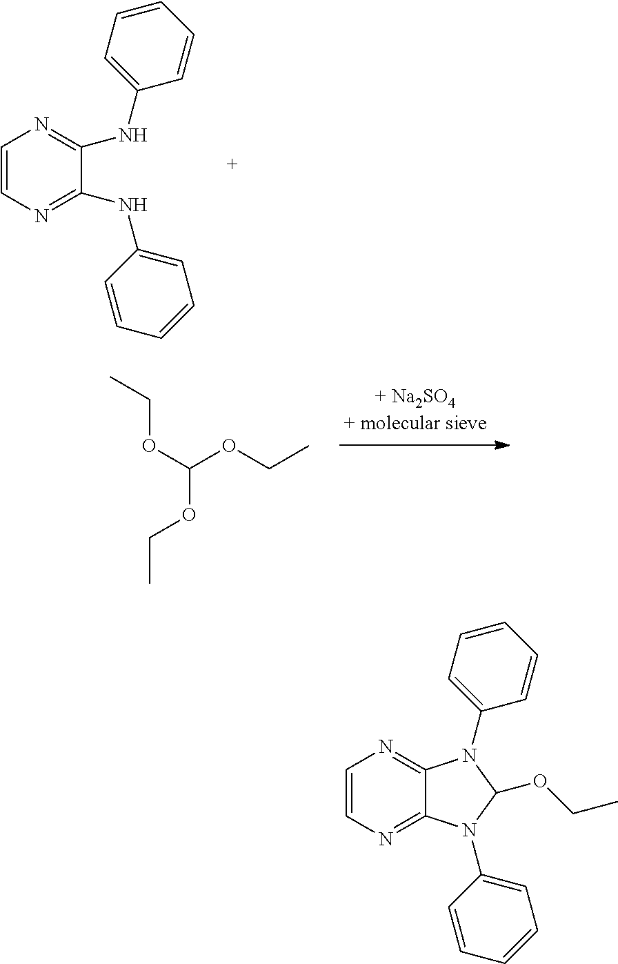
C1(NC2=NC=CN=C2NC2=CC=CC=C2)=CC=CC=C1.O(C(OCC)OCC)CC.C1=CN=C2C(=N1)N(C1=CC=CC=C1)C(OCC)N2C1=CC=CC=C1
